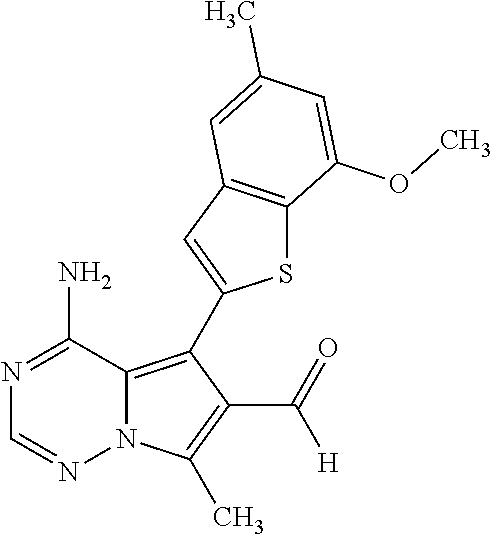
N1=C(N)C2=C(C3=CC4=C(S3)C(OC)=CC(C)=C4)C(C(=O)[H])=C(C)N2N=C1
